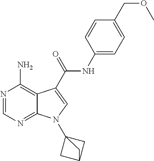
N1=CN=C2C(=C1N)C(C(NC1=CC=C(COC)C=C1)=O)=CN2C12CC(C1)C2
